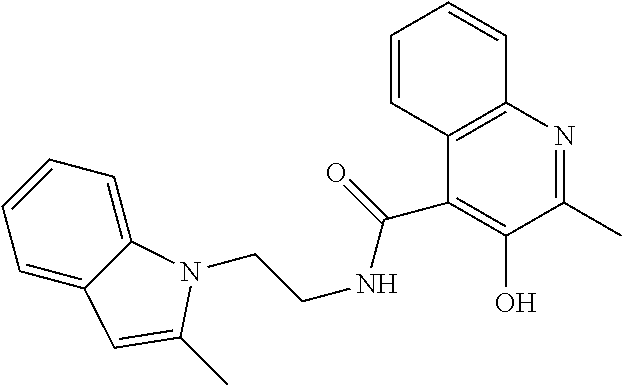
C1=C2C(=CC=C1)N(CCNC(=O)C1=C(O)C(C)=NC3=C1C=CC=C3)C(C)=C2
